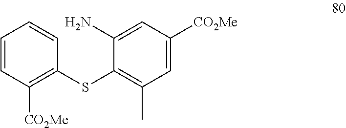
C1=CC([CO2Me])=C(SC2=C(C)C=C([CO2Me])C=C2N)C=C1
